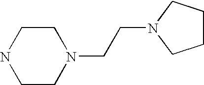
C1CNCCN1CCN1CCCC1
